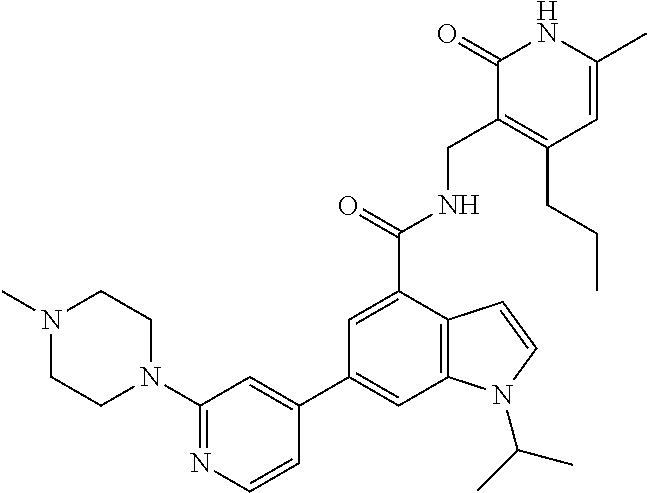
C1=CN=C(N2CCN(C)CC2)C=C1C1=CC2=C(C(C(=O)NCC3=C(CCC)C=C(C)NC3=O)=C1)C=CN2C(C)C
